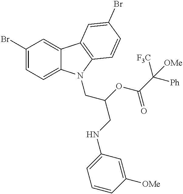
C12=CC(Br)=CC=C1N(CC(CNC1=CC=CC([OMe])=C1)OC(C([Ph])([F3C])[OMe])=O)C1=C2C=C(Br)C=C1
